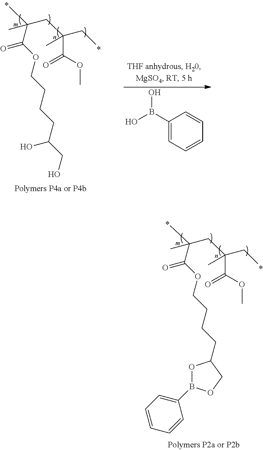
CC(C(OCCCCC(CO)O)=O)(CC(CC)(C)C(OC)=O)C.B(O)(O)C1=CC=CC=C1.CC(C(OCCCCC1OB(C2=CC=CC=C2)OC1)=O)(CC(CC)(C)C(OC)=O)C
